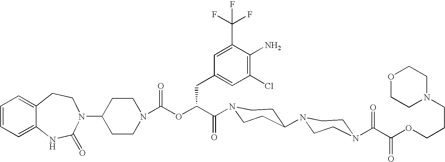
C12=CC=CC=C1NC(=O)N(C1CCN(C(OC(C(=O)N3CCC(N4CCN(C(C(OCCCN5CCOCC5)=O)=O)CC4)CC3)CC3=CC(Cl)=C(N)C(C(F)(F)F)=C3)=O)CC1)CC2
